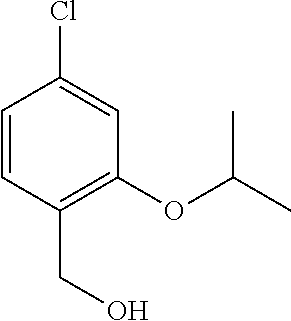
C1=CC(CO)=C(OC(C)C)C=C1Cl
